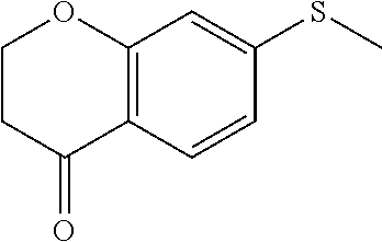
C12=C(C=CC(SC)=C1)C(=O)CCO2
